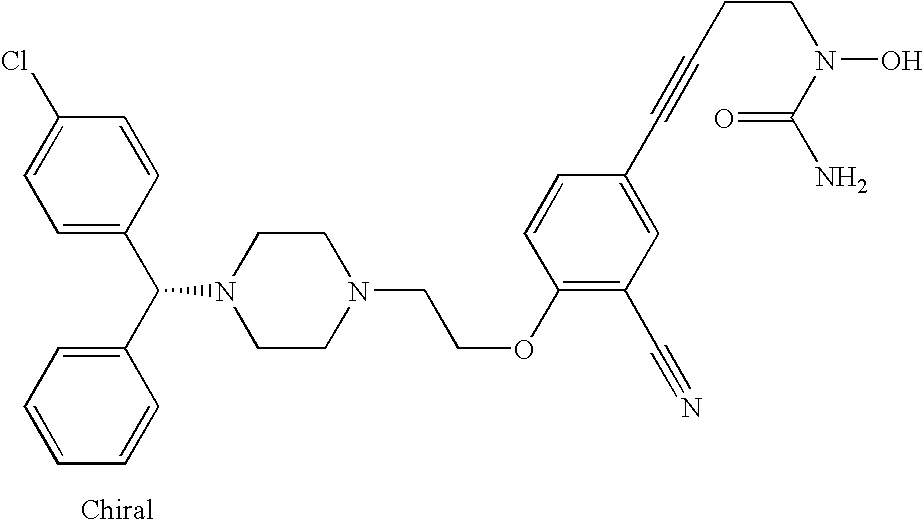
C1(C(C2=CC=CC=C2)N2CCN(CCOC3=C(C#N)C=C(C#CCCN(O)C(N)=O)C=C3)CC2)=CC=C(Cl)C=C1
